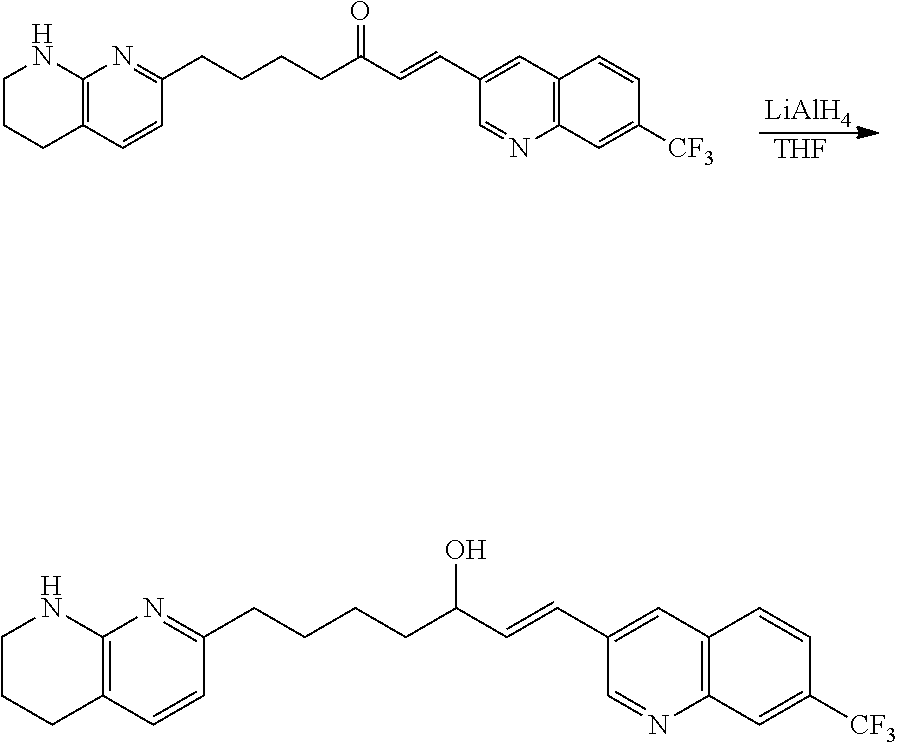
C1CCC2=C(N1)N=C(CCCCC(C=CC1=CC3=C(N=C1)C=C([CF3])C=C3)=O)C=C2.[LiAlH4].[THF].C1CCC2=C(N1)N=C(CCCCC(C=CC1=CC3=C(N=C1)C=C([CF3])C=C3)O)C=C2
